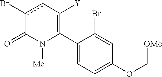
C1(C2=C([Y])cc(Br)C(=O)N2[Me])=CC=C(OC[OMe])C=C1Br
